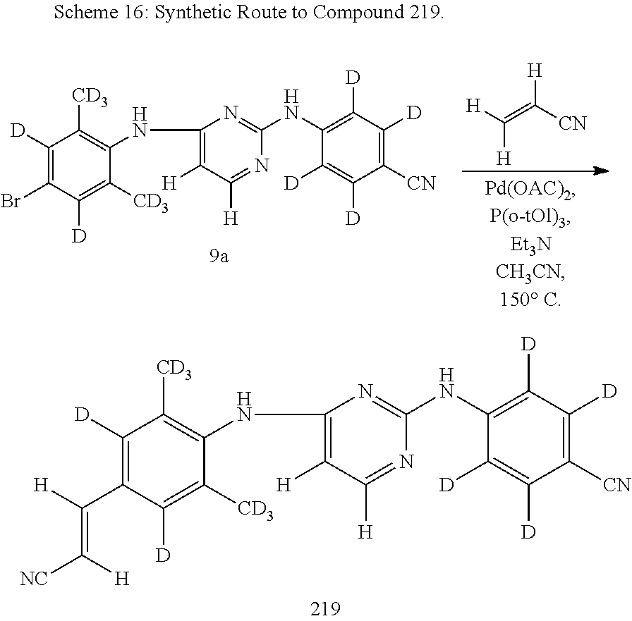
C1([D])=C(Br)C([D])=C([CD3])C(NC2=C([H])C([H])=NC(NC3=C([D])C([D])=C([CN])C([D])=C3[D])=N2)=C1[CD3].[H]C([H])=C([CN])[H].C1([D])=C(C([H])=C([H])[NC])C([D])=C([CD3])C(NC2=C([H])C([H])=NC(NC3=C([D])C([D])=C([CN])C([D])=C3[D])=N2)=C1[CD3]
